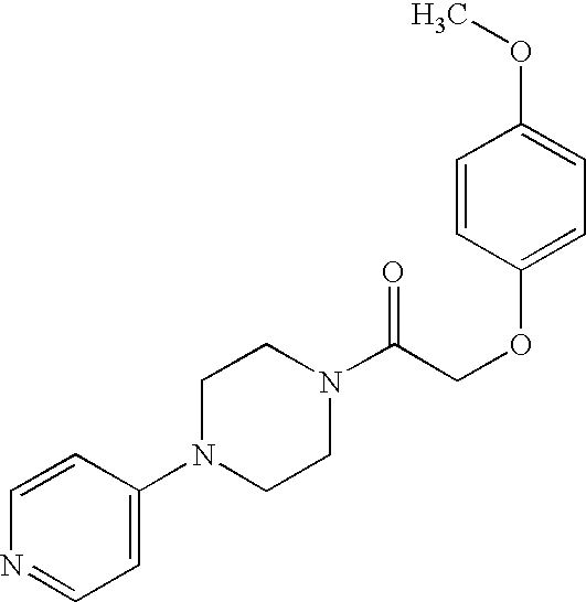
C1(N2CCN(C(COC3=CC=C(OC)C=C3)=O)CC2)=CC=NC=C1
